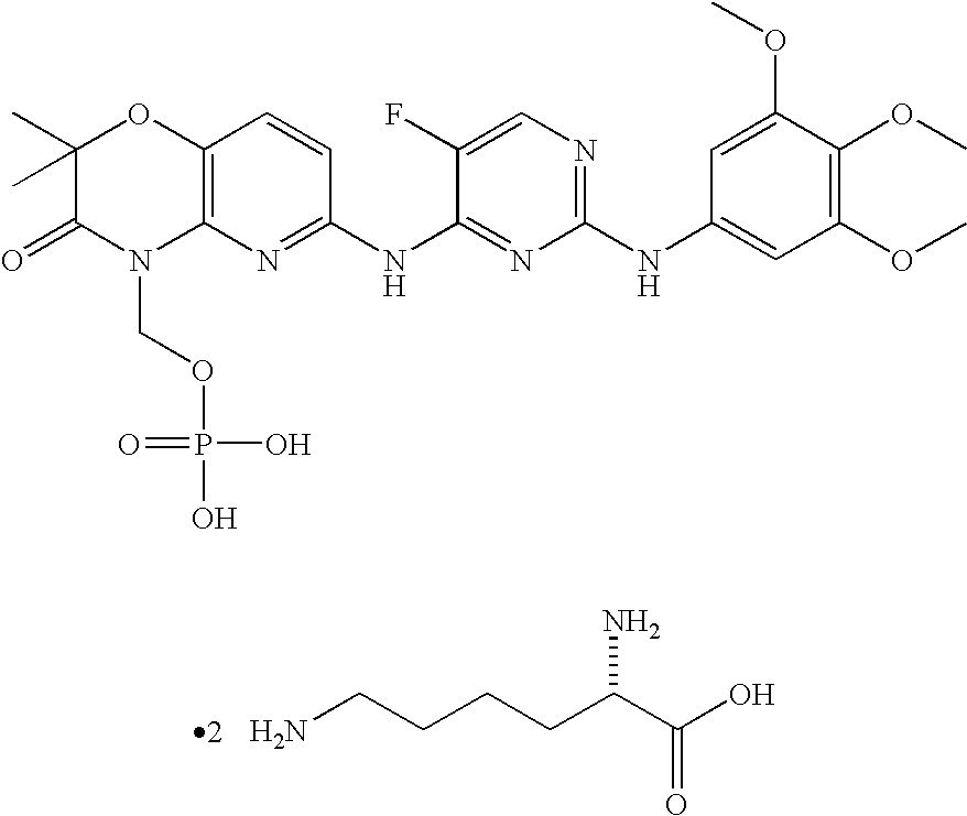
NCCCCC(C(O)=O)N.C12=C(N=C(NC3=NC(NC4=CC(OC)=C(OC)C(OC)=C4)=NC=C3F)C=C1)N(COP(O)(=O)O)C(=O)C(C)(C)O2
